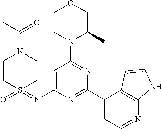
C1CN(C2=NC(C3=CC=NC4=C3C=CN4)=NC(N=S3(=O)CCN(C(C)=O)CC3)=C2)C(C)CO1
